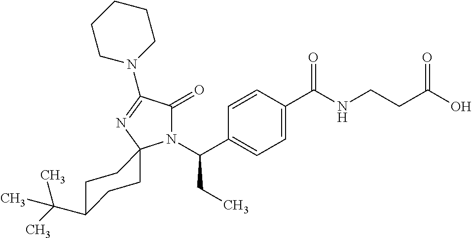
C1=C(C(=O)NCCC(=O)O)C=CC(C(N2C(=O)C(N3CCCCC3)=NC23CCC(C(C)(C)C)CC3)CC)=C1
